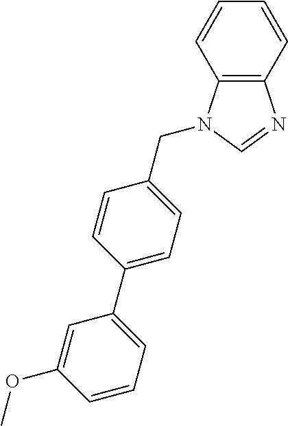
C12=C(N(CC3=CC=C(C4=CC=CC(OC)=C4)C=C3)C=N1)C=CC=C2
